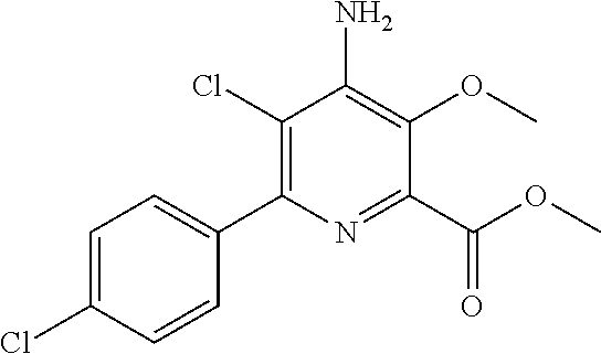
C1=C(Cl)C=CC(C2=C(Cl)C(N)=C(OC)C(C(OC)=O)=N2)=C1
